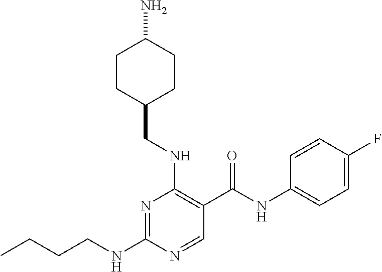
CCCCNC1=NC(NCC2CCC(N)CC2)=C(C(NC2=CC=C(F)C=C2)=O)C=N1
